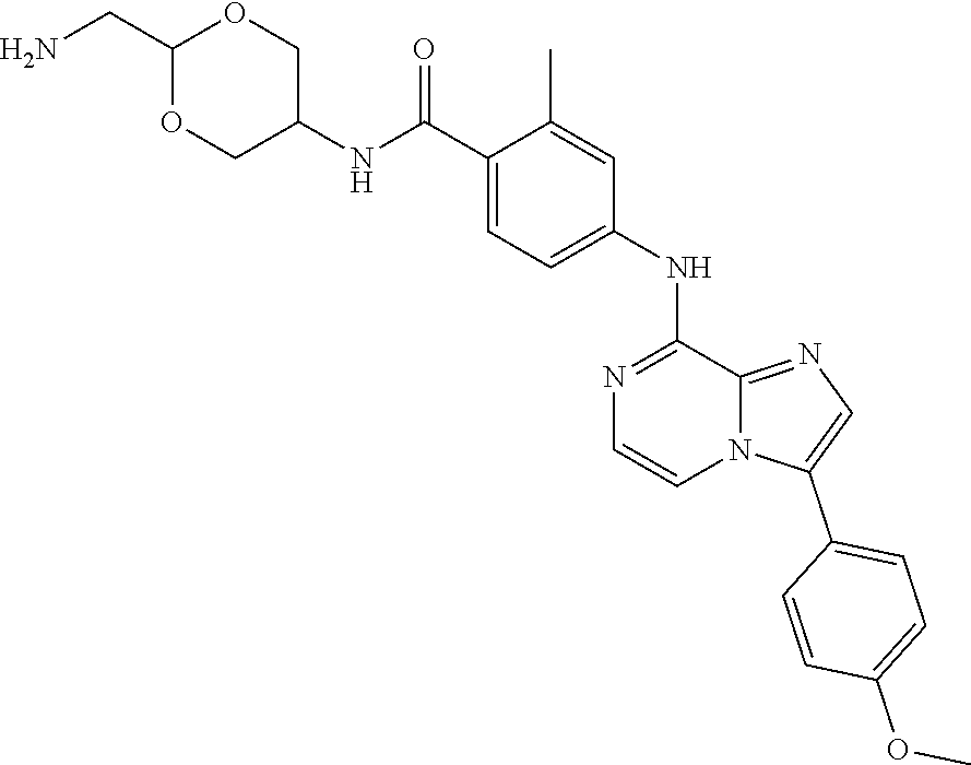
C1(CN)OCC(NC(C2=CC=C(NC3=NC=CN4C3=NC=C4C3=CC=C(OC)C=C3)C=C2C)=O)CO1
